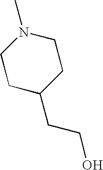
N1(C)CCC(CCO)CC1
